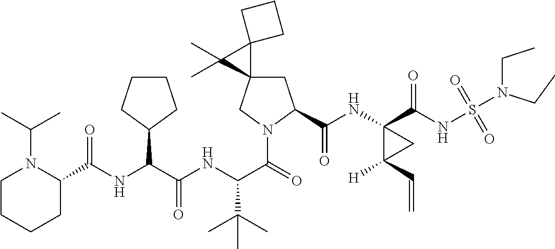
C1CCCC(C(NC(C(NC(C(=O)N2CC3(CC2C(NC2(C(NS(=O)(=O)N(CC)CC)=O)C([H])(C=C)C2)=O)C2(C3(C)C)CCC2)C(C)(C)C)=O)C2CCCC2)=O)N1C(C)C
